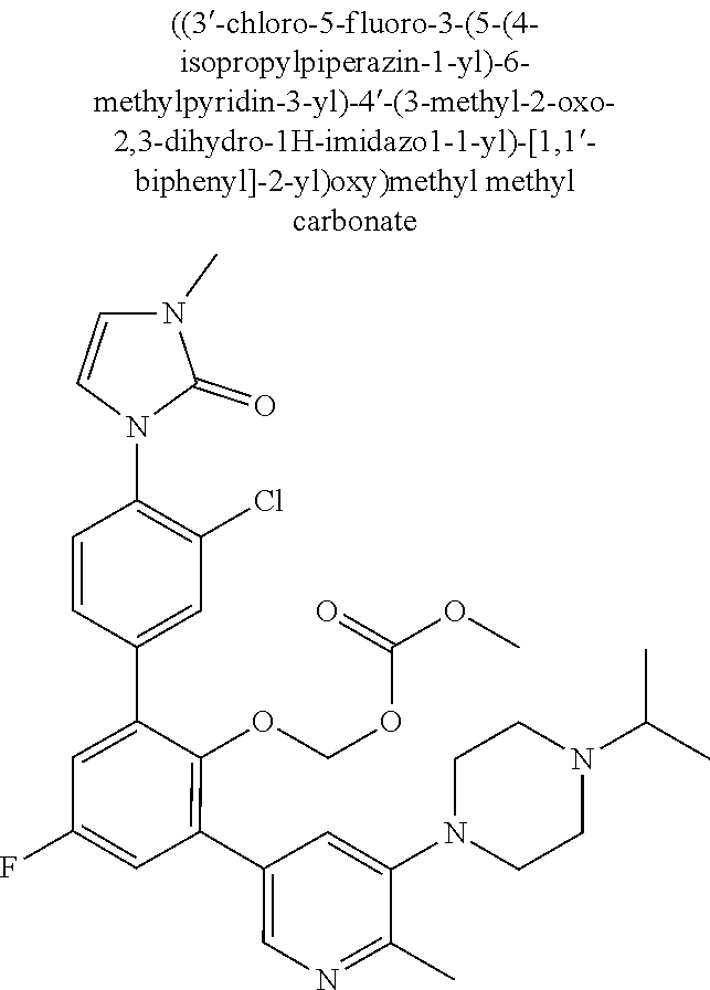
C1CN(C2=CC(C3=C(OCOC(=O)OC)C(C4=CC(Cl)=C(N5C=CN(C)C5=O)C=C4)=CC(F)=C3)=CN=C2C)CCN1C(C)C
